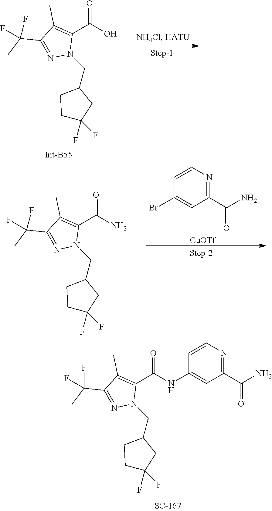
O=C(C1=C(C)C(C(C)(F)F)=NN1CC1CCC(F)(F)C1)NC1=CC(C(=O)N)=NC=C1.O=C(C1=C(C)C(C(C)(F)F)=NN1CC1CCC(F)(F)C1)O.O=C(C1=C(C)C(C(C)(F)F)=NN1CC1CCC(F)(F)C1)N.C1(Br)=CC(C(=O)N)=NC=C1.[CuOTf]
